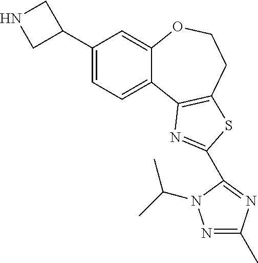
C1(C2CNC2)=CC=C2C(=C1)OCCC1=C2N=C(C2=NC(C)=NN2C(C)C)S1
